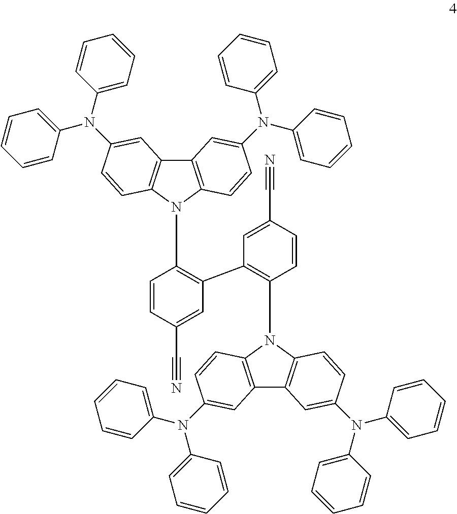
C12=C(N(C3=C(C4=C(N5C6=C(C7=C5C=CC(N(C5=CC=CC=C5)C5=CC=CC=C5)=C7)C=C(N(C5=CC=CC=C5)C5=CC=CC=C5)C=C6)C=CC(C#N)=C4)C=C(C#N)C=C3)C3=C1C=C(N(C1=CC=CC=C1)C1=CC=CC=C1)C=C3)C=CC(N(C1=CC=CC=C1)C1=CC=CC=C1)=C2
